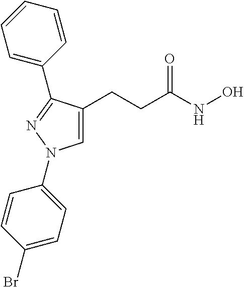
C1=C(C2=NN(C3=CC=C(Br)C=C3)C=C2CCC(NO)=O)C=CC=C1
